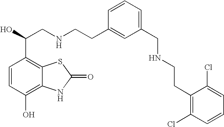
C1=CC(O)=C2C(=C1C(O)CNCCC1=CC(CNCCC3=C(Cl)C=CC=C3Cl)=CC=C1)SC(=O)N2
